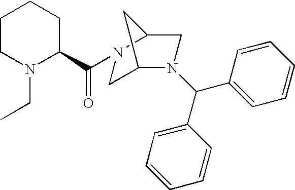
C1CN(CC)C(C(=O)N2CC3N(C(C4=CC=CC=C4)C4=CC=CC=C4)CC2C3)CC1
